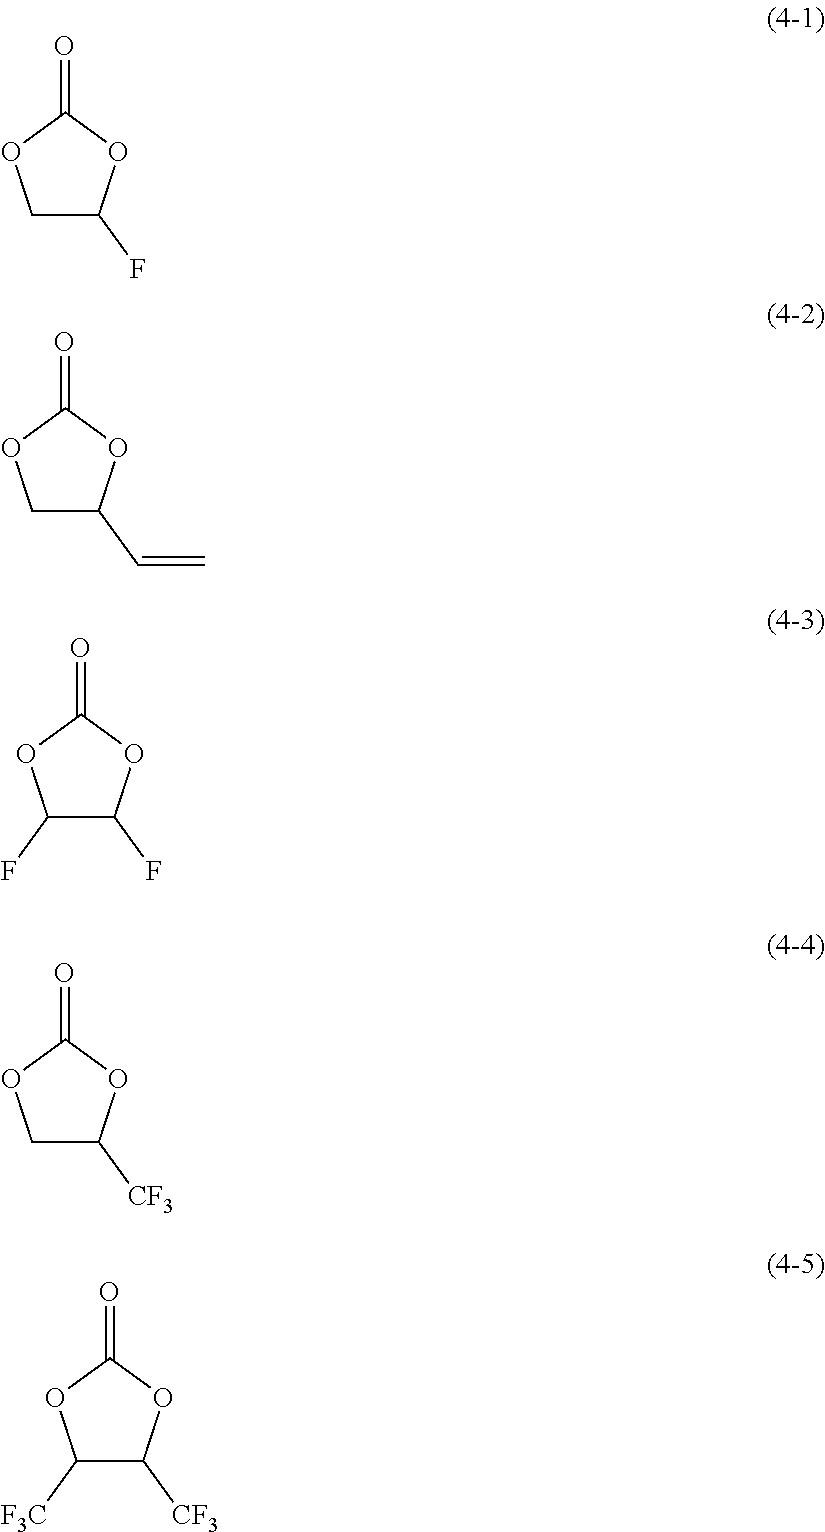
C1C(F)OC(=O)O1.C1C(C=C)OC(=O)O1.C1(F)C(F)OC(=O)O1.C1C([CF3])OC(=O)O1.C1([F3C])C([CF3])OC(=O)O1
